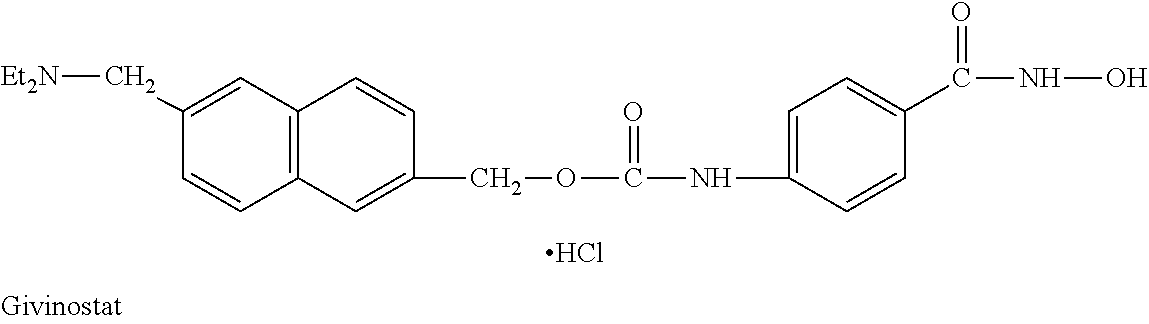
C1(C[Et2N])=CC2=C(C=C1)C=C(COC(NC1=CC=C(C(NO)=O)C=C1)=O)C=C2.Cl
